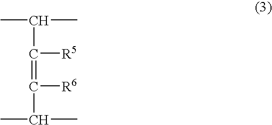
CC(C(=C(C(C)C)[R6])[R5])C
